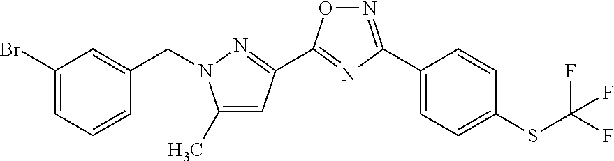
C1(C)=CC(C2=NC(C3=CC=C(SC(F)(F)F)C=C3)=NO2)=NN1CC1=CC(Br)=CC=C1
